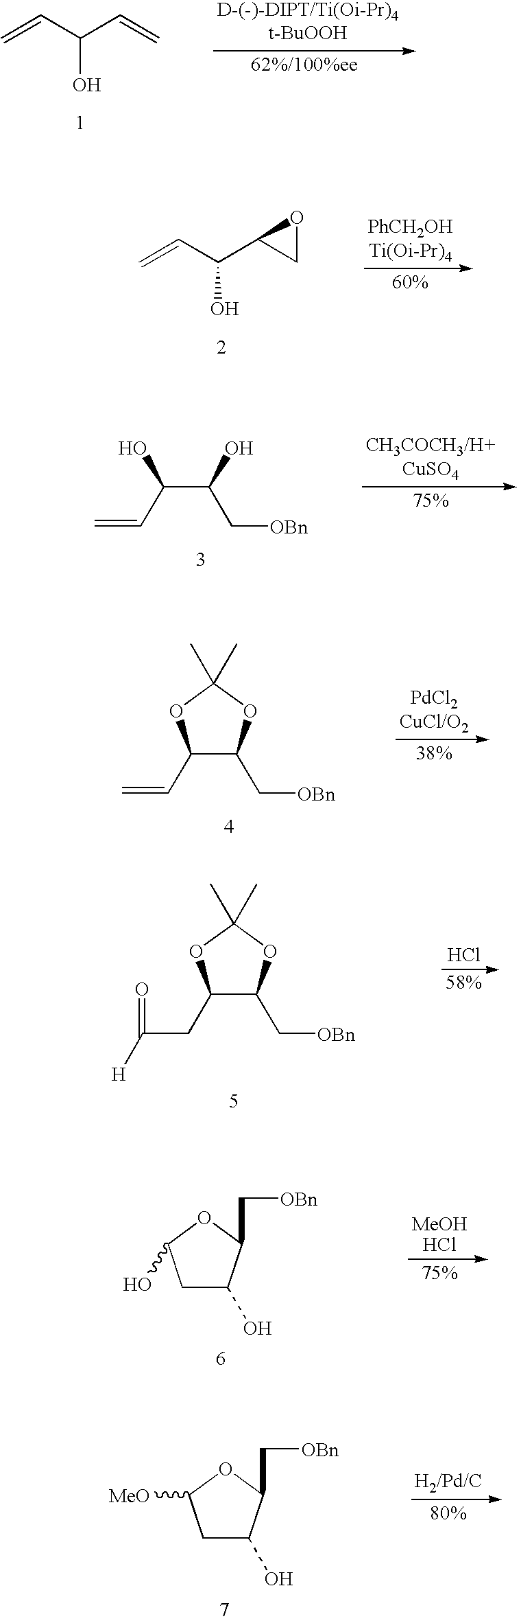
C=CC(C1CO1)O.OC(C(C[OBn])O)C=C.C1(C=C)C(C[OBn])OC(C)(C)O1.Cl.C1(CC(=O)[H])C(C[OBn])OC(C)(C)O1.C1C(O)C(C[OBn])OC1O.C1C(O)C(C[OBn])OC1[MeO].C=CC(C=C)O
